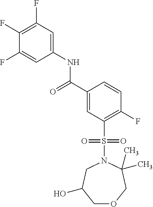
C1(F)=C(F)C=C(NC(C2=CC(S(=O)(=O)N3CC(O)COCC3(C)C)=C(F)C=C2)=O)C=C1F
